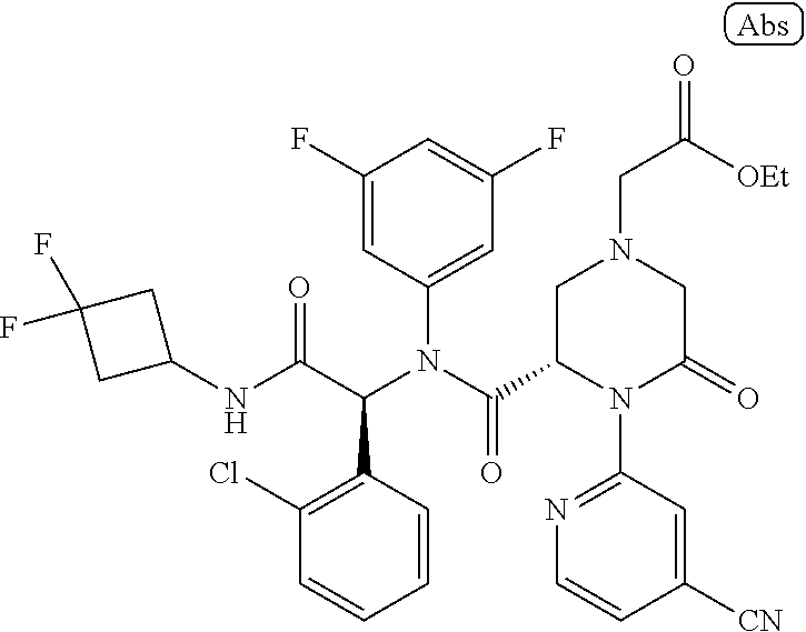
C1(F)=CC(N(C(C2N(C3=NC=CC([CN])=C3)C(=O)CN(CC(=O)[OEt])C2)=O)C(C(NC2CC(F)(F)C2)=O)C2=C(Cl)C=CC=C2)=CC(F)=C1
